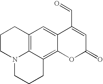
C12=C3C=C4C(=C1CCCN2CCC3)OC(=O)C=C4C=O
